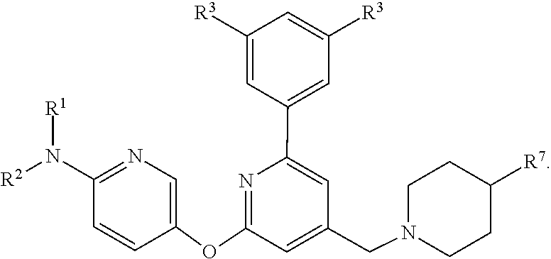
C1(OC2=NC(C3=CC([R3])=CC([R3])=C3)=CC(CN3CCC([R7])CC3)=C2)=CN=C(N([R2])[R1])C=C1
